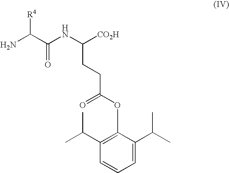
NC(C(NC([CO2H])CCC(=O)OC1=C(C(C)C)C=CC=C1C(C)C)=O)[R4]
